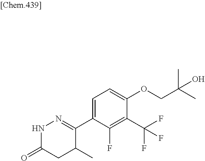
N1C(=O)CC(C)C(C2=CC=C(OCC(C)(O)C)C(C(F)(F)F)=C2F)=N1
